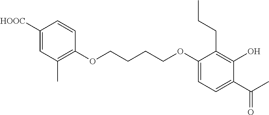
C1([HOOC])=CC(C)=C(OCCCCOC2=CC=C(C(C)=O)C(O)=C2CCC)C=C1
